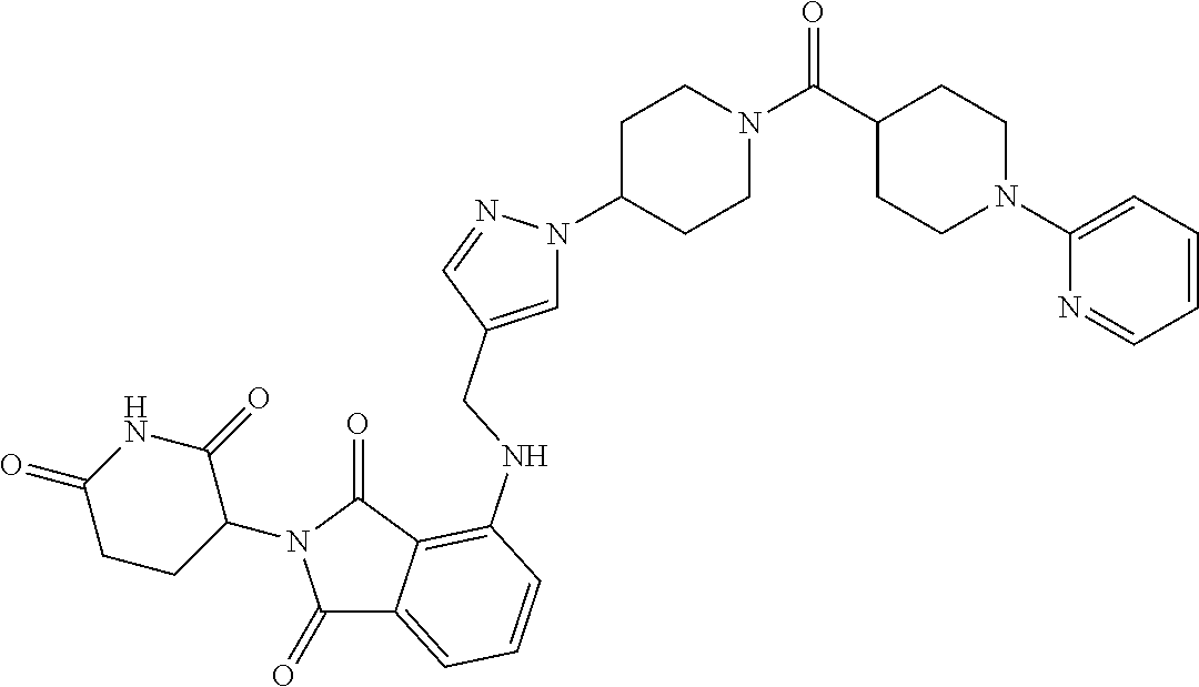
C1(=O)C2=CC=CC(NCC3=CN(C4CCN(C(=O)C5CCN(C6=CC=CC=N6)CC5)CC4)N=C3)=C2C(=O)N1C1C(=O)NC(=O)CC1
